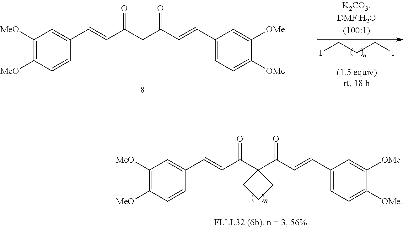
C1([MeO])=C([MeO])C=CC(C=CC(CC(C=CC2=CC=C([OMe])C([OMe])=C2)=O)=O)=C1.ICCCI.C1([MeO])=C([MeO])C=CC(C=CC(C2(C(C=CC3=CC=C([OMe])C([OMe])=C3)=O)CCC2)=O)=C1
